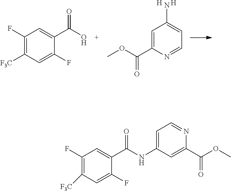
C1(F)=C([F3C])C=C(F)C(C(O)=O)=C1.C1=C(C(OC)=O)N=CC=C1N.[H].[H].C1(F)=C([F3C])C=C(F)C(C(=O)NC2=CC=NC(C(OC)=O)=C2)=C1
